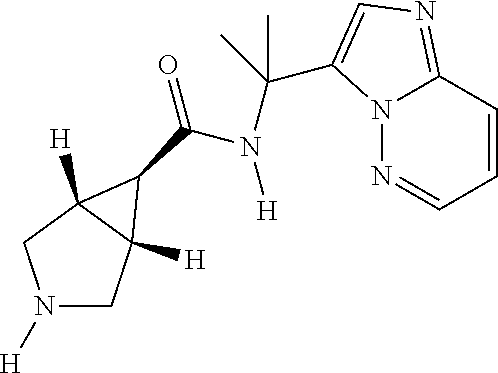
N1([H])CC2([H])C([H])(C1)C2C(N(C(C)(C)C1=CN=C2N1N=CC=C2)[H])=O
